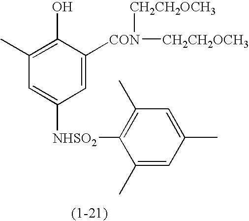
C1(C)=C(O)C([CON]([CH2CH2OCH3])[CH2CH2OCH3])=CC([NHSO2]C2=C(C)C=C(C)C=C2C)=C1
